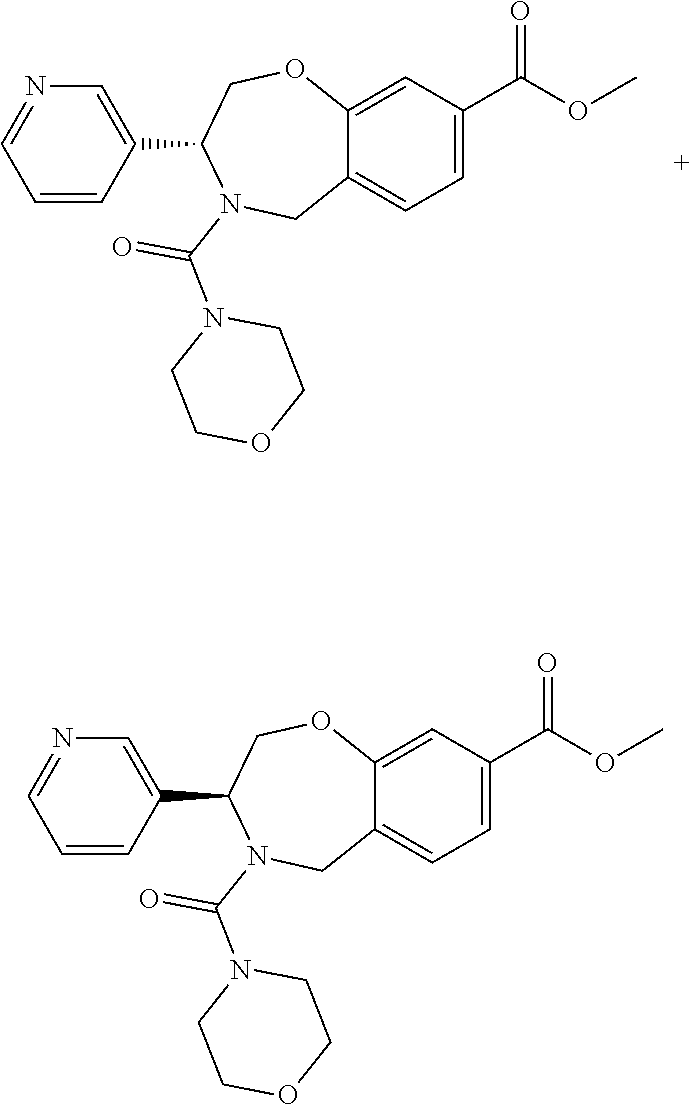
C1=CC(C2N(C(N3CCOCC3)=O)CC3=CC=C(C(OC)=O)C=C3OC2)=CN=C1.C1=CC(C2N(C(N3CCOCC3)=O)CC3=CC=C(C(OC)=O)C=C3OC2)=CN=C1
